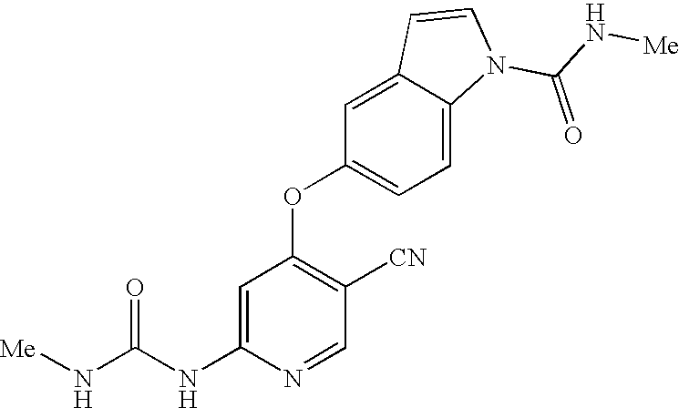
C1=C(NC(=O)N[Me])N=CC([CN])=C1OC1=CC=C2C(=C1)C=CN2C(N[Me])=O
